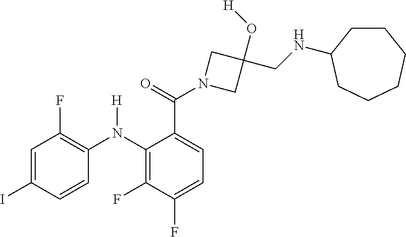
C1=C(I)C=CC(N(C2=C(F)C(F)=CC=C2C(=O)N2CC(O[H])(CNC3CCCCCC3)C2)[H])=C1F
